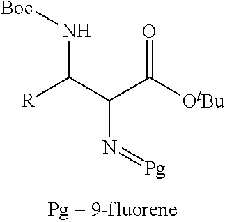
C(C(C(=O)[OtBu])N=[Pg])(N[Boc])[R]
